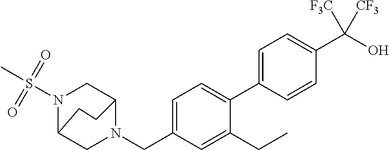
C1=C(C2=CC=C(CN3C4CN(S(C)(=O)=O)C(C3)CC4)C=C2CC)C=CC(C(O)([F3C])[CF3])=C1
